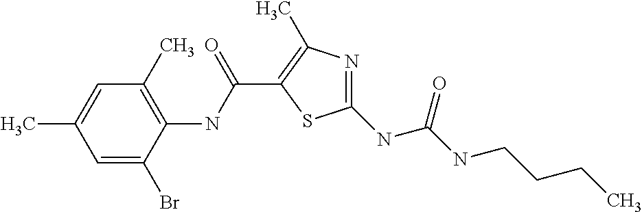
C1=C(Br)C(NC(=O)C2=C(C)N=C(NC(NCCCC)=O)S2)=C(C)C=C1C
